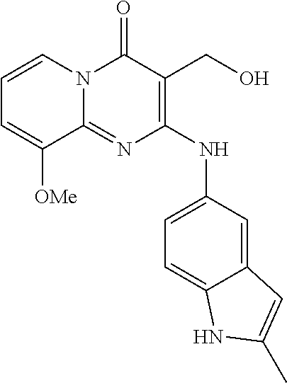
C1=CN2C(=NC(NC3=CC=C4C(=C3)C=C(C)N4)=C(CO)C2=O)C([OMe])=C1
